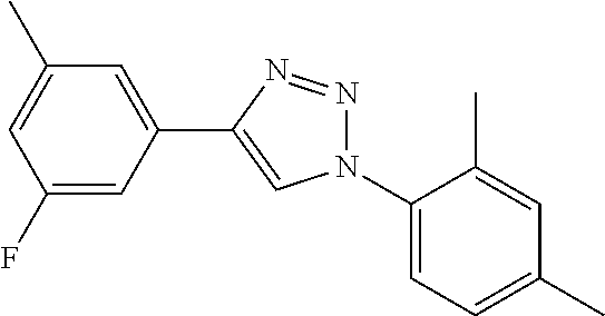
C1(F)=CC(C2=CN(C3=CC=C(C)C=C3C)N=N2)=CC(C)=C1
